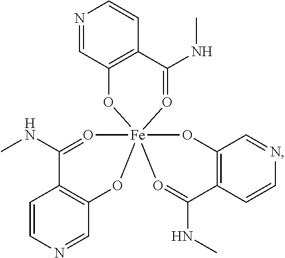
C12=C(C(NC)=O[Fe]34(O1)(OC1=C(C=CN=C1)C(NC)=O3)OC1=C(C=CN=C1)C(NC)=O4)C=CN=C2
